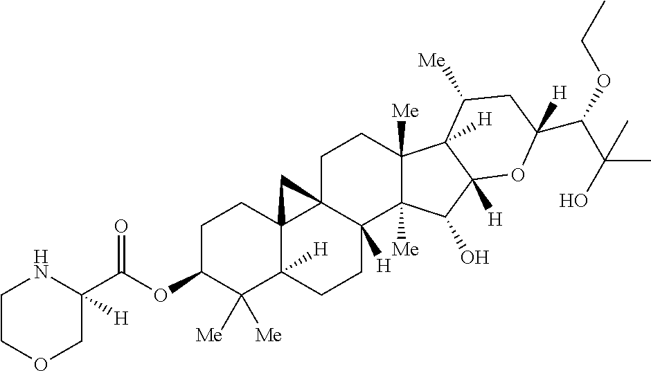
O(C1C([Me])([Me])C2([H])C3(CC1)C1(C([H])(CC2)C2([Me])C([Me])(CC1)C1([H])C([H])(C2O)OC(C(OCC)C(O)(C)C)([H])CC1[Me])C3)C(C1([H])NCCOC1)=O
